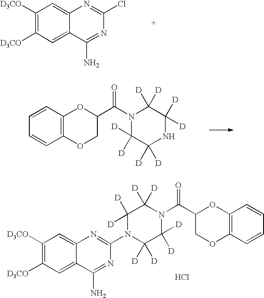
C1([D3CO])=C([D3CO])C=C2C(=C1)N=C(Cl)N=C2N.N1(C(=O)C2OC3=C(OC2)C=CC=C3)C([D])([D])C([D])([D])NC([D])([D])C1([D])[D].N1(C(=O)C2OC3=C(OC2)C=CC=C3)C([D])([D])C([D])([D])N(C2=NC3=CC([D3CO])=C([D3CO])C=C3C(N)=N2)C([D])([D])C1([D])[D].Cl
